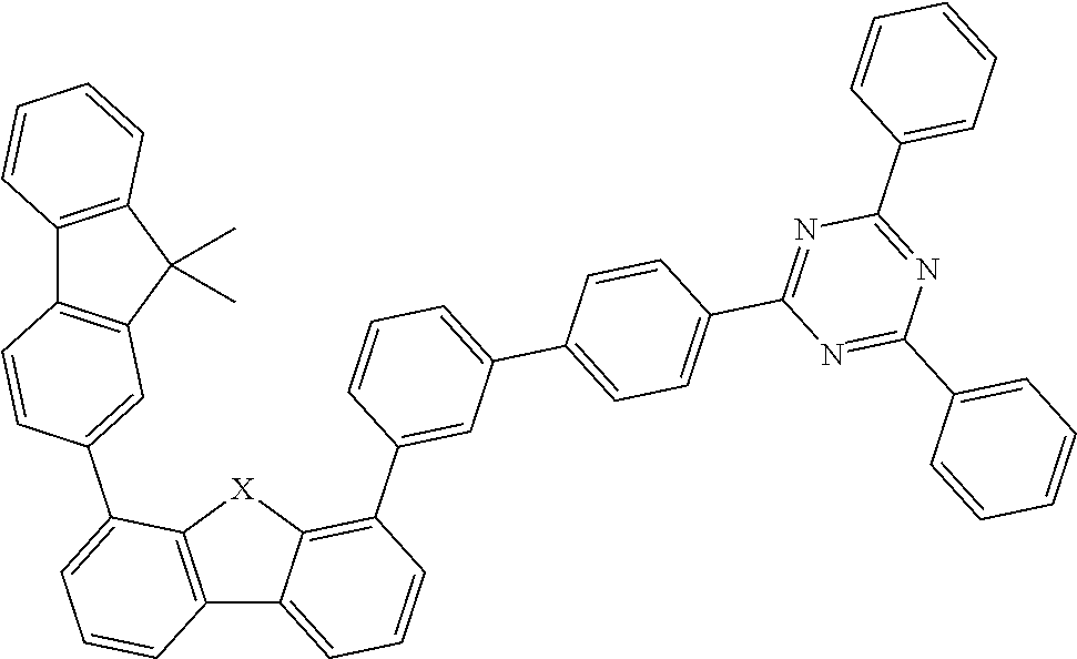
C12=C(C(C)(C)C3=C1C=CC(C1=CC=CC4=C1[X]C1=C(C5=CC(C6=CC=C(C7=NC(C8=CC=CC=C8)=NC(C8=CC=CC=C8)=N7)C=C6)=CC=C5)C=CC=C41)=C3)C=CC=C2
